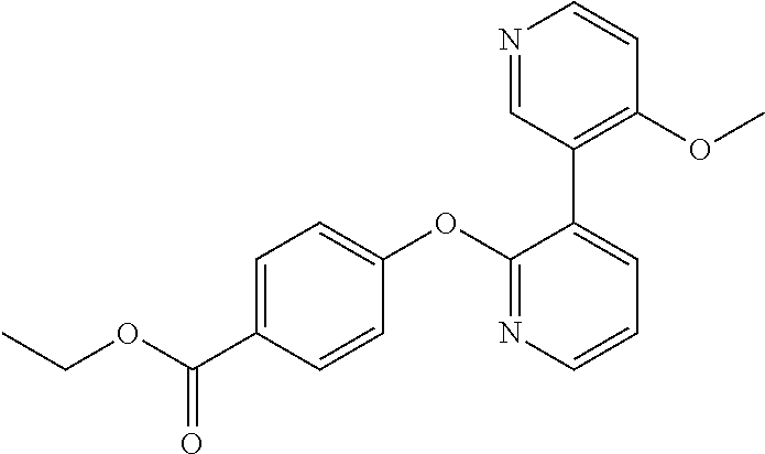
C1=C(C(OCC)=O)C=CC(OC2=NC=CC=C2C2=C(OC)C=CN=C2)=C1
